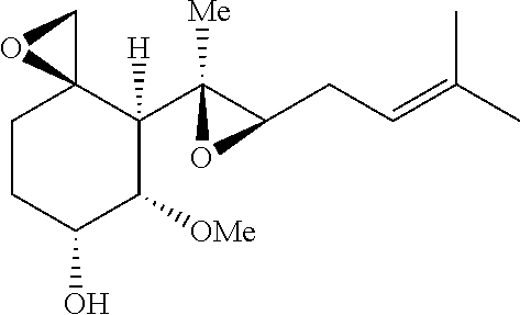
C1CC(O)C([OMe])C(C2([Me])C(CC=C(C)C)O2)([H])C12CO2
